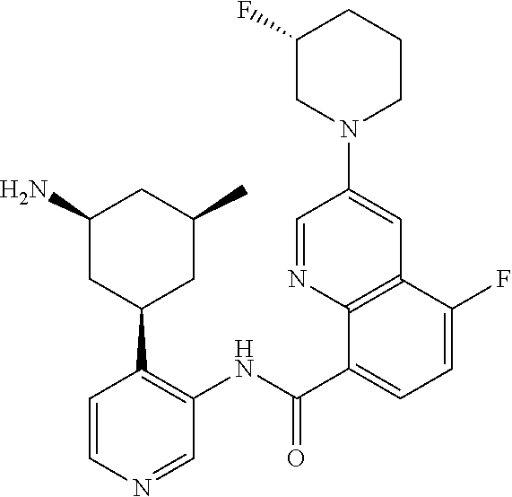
C1=CN=CC(NC(=O)C2=CC=C(F)C3=C2N=CC(N2CCCC(F)C2)=C3)=C1C1CC(C)CC(N)C1
